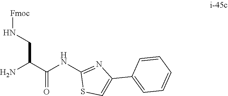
C1(NC(C(CN[Fmoc])N)=O)=NC(C2=CC=CC=C2)=CS1
